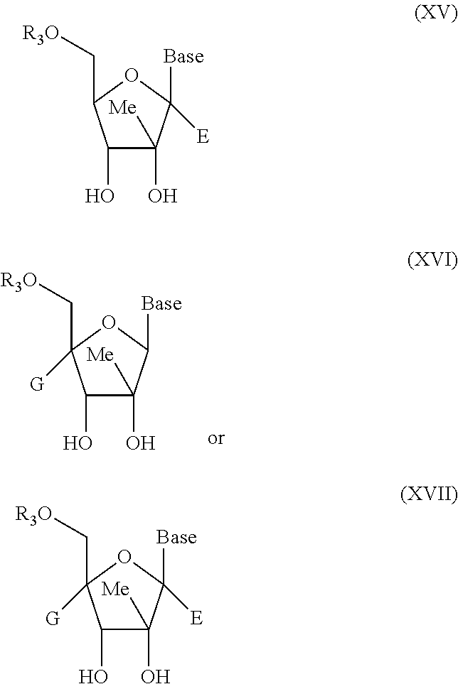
C1(O)C(O)([Me])C([Base])OC1(C[R3O])[G].C1(O)C(O)([Me])C([E])([Base])OC1C[R3O].C1(O)C(O)([Me])C([Base])([E])OC1(C[R3O])[G]
